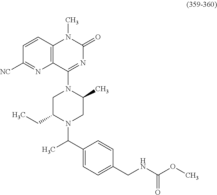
COC(NCC1=CC=C(C(C)N2CC(C)N(C3=NC(=O)N(C)C4=C3N=C([NC])C=C4)CC2CC)C=C1)=O
